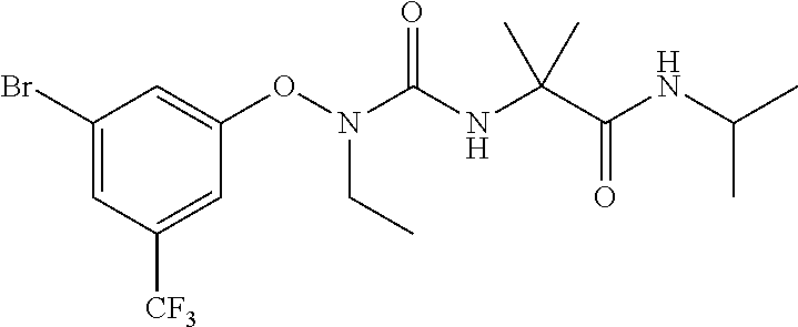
C1(Br)=CC([CF3])=CC(ON(CC)C(=O)NC(C(=O)NC(C)C)(C)C)=C1
